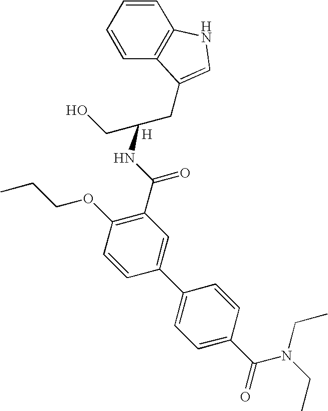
CCCOC1=C(C(NC(CC2=CNC3=C2C=CC=C3)CO)=O)C=C(C2=CC=C(C(=O)N(CC)CC)C=C2)C=C1.[H]
